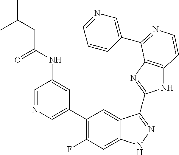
C1=C(C2=C(F)C=C3C(=C2)C(C2=NC4=C(N2)C=CN=C4C2=CN=CC=C2)=NN3)C=C(NC(=O)CC(C)C)C=N1
